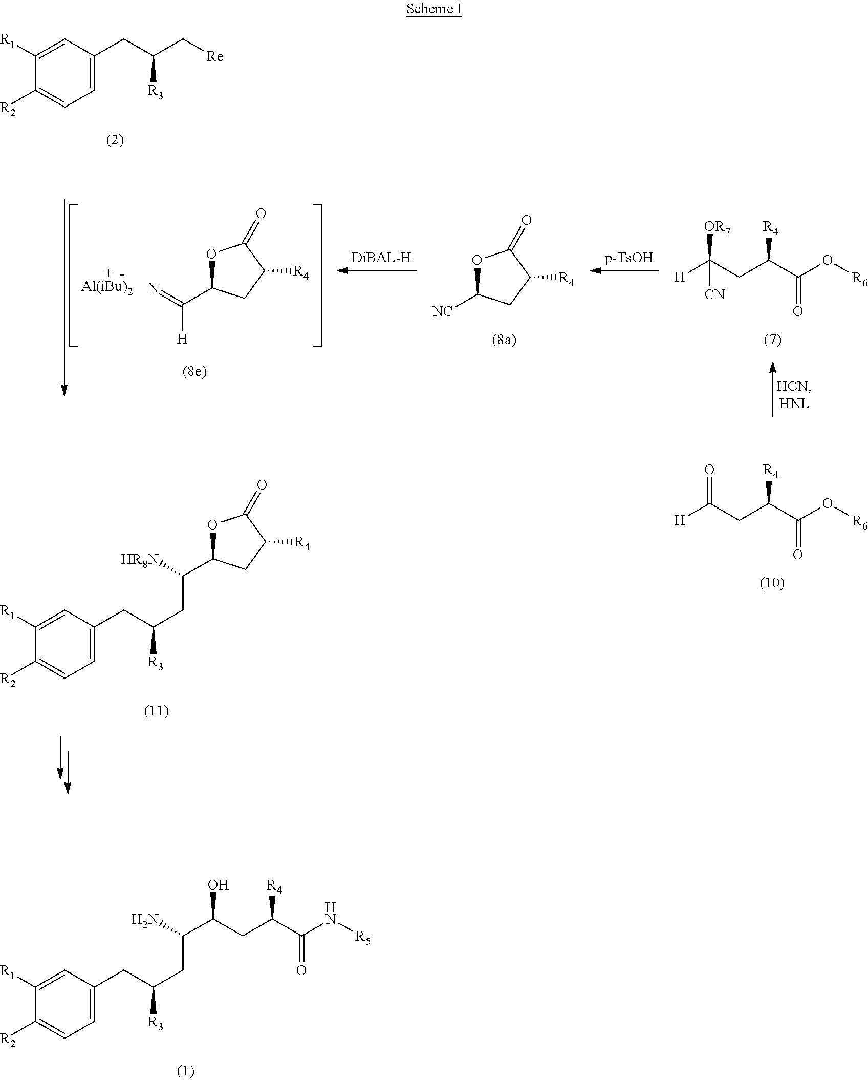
C1([R1])=CC(CC(C[Re])[R3])=CC=C1[R2].C1([R1])=CC(CC(CC(C(CC(C(N[R5])=O)[R4])O)N)[R3])=CC=C1[R2].O1C(C(=N)[H])CC([R4])C1=O.O1C([NC])CC([R4])C1=O.[H]C(CC(C(O[R6])=O)[R4])([OR7])[CN].C1([R1])=CC(CC(CC(C2OC(=O)C([R4])C2)[HR8N])[R3])=CC=C1[R2].[H]C(CC(C(O[R6])=O)[R4])=O
